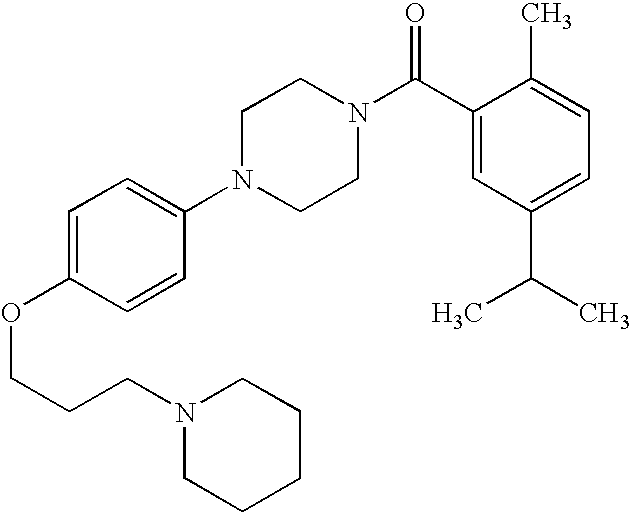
C(COC1=CC=C(N2CCN(C(C3=CC(C(C)C)=CC=C3C)=O)CC2)C=C1)CN1CCCCC1
